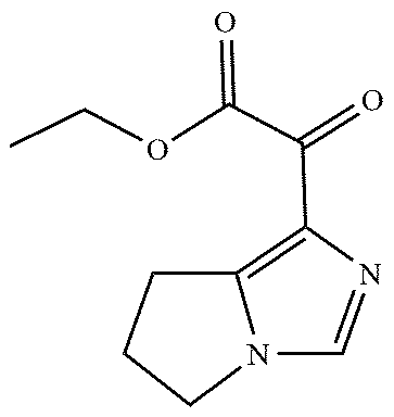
C(C(OCC)=O)(C1=C2N(C=N1)CCC2)=O
